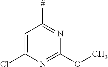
C1=C(Cl)N=C(OC)N=C1[#]
